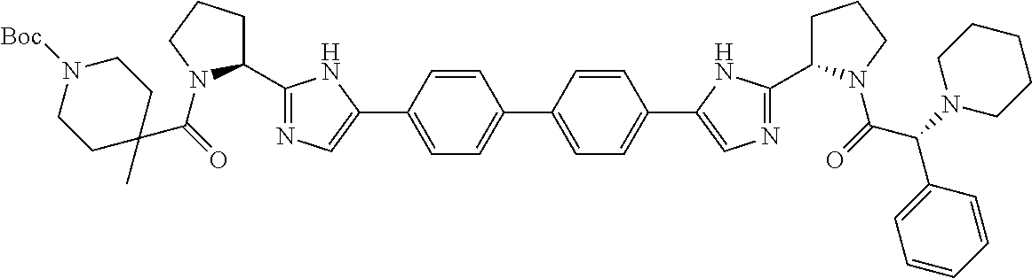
C1(C2=NC=C(C3=CC=C(C4=CC=C(C5=CN=C(C6CCCN6C(=O)C(N6CCCCC6)C6=CC=CC=C6)N5)C=C4)C=C3)N2)CCCN1C(=O)C1(C)CCN([Boc])CC1
